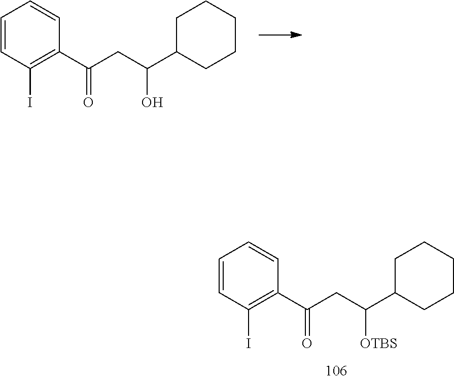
C1=CC(I)=C(C(CC(C2CCCCC2)[OTBS])=O)C=C1.C1=CC(I)=C(C(CC(C2CCCCC2)O)=O)C=C1
